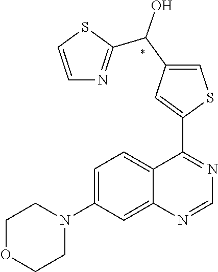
C12=CC(N3CCOCC3)=CC=C1C(C1=CC(C(C3=NC=CS3)O)=CS1)=NC=N2
